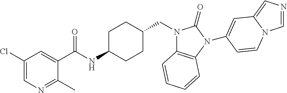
C1(Cl)=CN=C(C)C(C(NC2CCC(CN3C4=C(N(C5=CC6=CN=CN6C=C5)C3=O)C=CC=C4)CC2)=O)=C1
